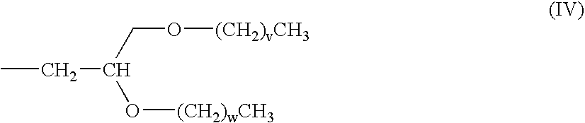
CCC(CO[(CH2)vCH3])O[(CH2)wCH3]
